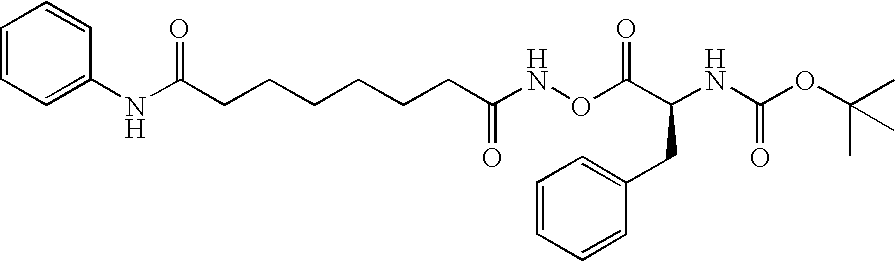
C1=CC=C(NC(CCCCCCC(NOC(C(NC(OC(C)(C)C)=O)CC2=CC=CC=C2)=O)=O)=O)C=C1
